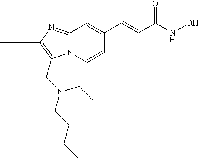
N12C(=NC(C(C)(C)C)=C1CN(CCCC)CC)C=C(C=CC(NO)=O)C=C2
